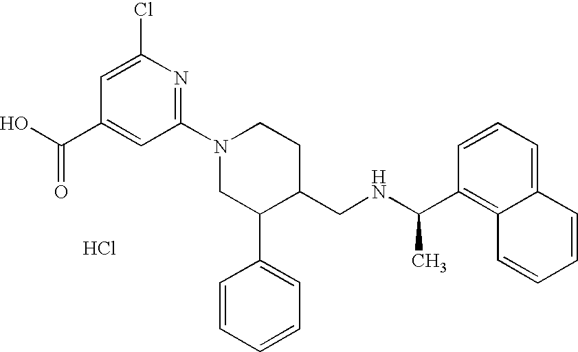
Cl.C1(N2CC(C3=CC=CC=C3)C(CNC(C)C3=C4C(=CC=C3)C=CC=C4)CC2)=NC(Cl)=CC(C(O)=O)=C1
